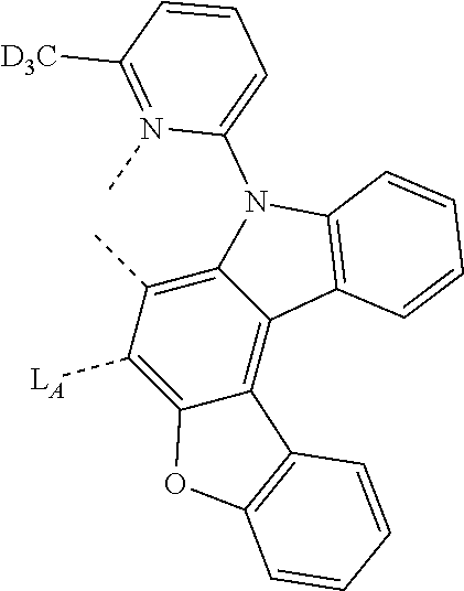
C12=C(C)C([LA])=C3C(=C1C1=C(N2C2=CC=CC([D3C])=N2C)C=CC=C1)C1=C(O3)C=CC=C1
